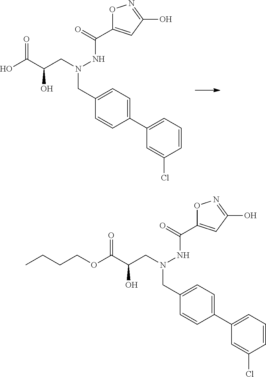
C1=C(Cl)C=CC=C1C1=CC=C(CN(CC(C(OCCCC)=O)O)NC(C2=CC(O)=NO2)=O)C=C1.C1=C(Cl)C=CC=C1C1=CC=C(CN(CC(C(O)=O)O)NC(C2=CC(O)=NO2)=O)C=C1
